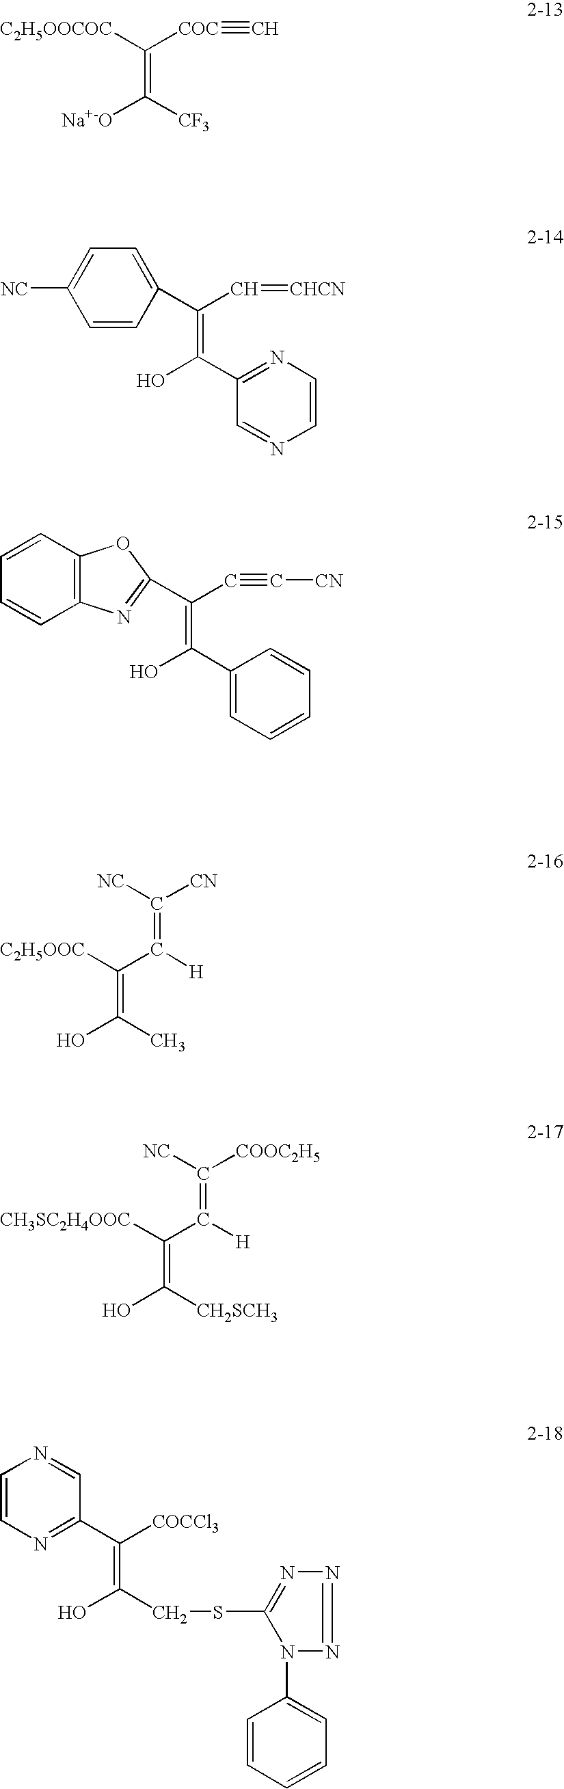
C(=C([CF3])[Na+-O])([C2H5OOCOC])[COC]#C.C(=C([H])C([C2H5OOC])=C(O)C)([NC])[CN].C(=C(C1=NC=CN=C1)O)(C1=CC=C([NC])C=C1)C=[CHCN].C(=C(CSC1=NN=NN1C1=CC=CC=C1)O)(C1=NC=CN=C1)[COCCl3].C(=C(C1=CC=CC=C1)O)(C#C[CN])C1=NC2=C(C=CC=C2)O1.C(=C([H])C([CH3SC2H4OOC])=C(O)[CH2SCH3])([NC])[COOC2H5]
